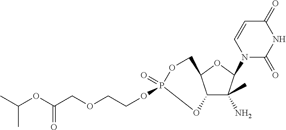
C12C(C)(N)C(N3C(=O)NC(=O)C=C3)OC1COP(=O)(OCCOCC(OC(C)C)=O)O2
